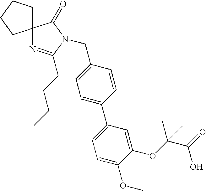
C12(CCCC1)N=C(CCCC)N(CC1=CC=C(C3=CC=C(OC)C(OC(C(=O)O)(C)C)=C3)C=C1)C2=O
